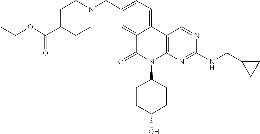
C1C(C(OCC)=O)CCN(CC2=CC=C3C(=C2)C(=O)N(C2CCC(O)CC2)C2=C3C=NC(NCC3CC3)=N2)C1
